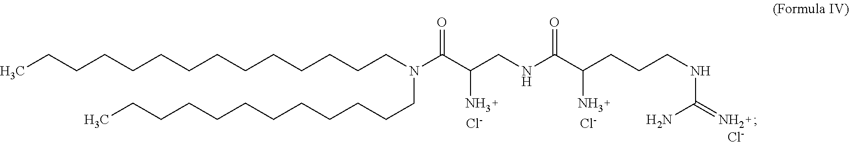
[Cl-].[Cl-].[Cl-].NC(C(NCC(N)C(N(CCCCCCCCCCCC)CCCCCCCCCCCCCC)=O)=O)CCCNC(N)=N
